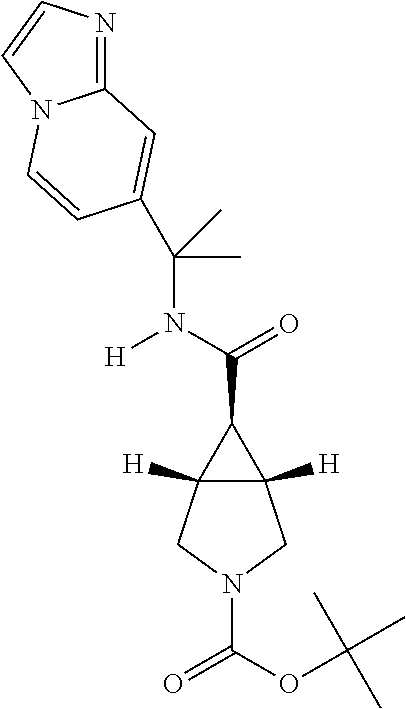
C(=O)(C1C2([H])C1([H])CN(C(=O)OC(C)(C)C)C2)N(C(C)(C)C1=CC2=NC=CN2C=C1)[H]
